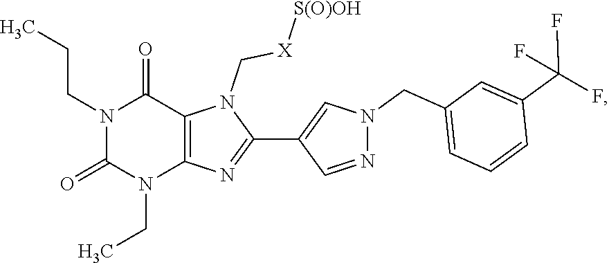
N1(CCC)C(=O)N(CC)C2=C(C1=O)N(C[X][S(O)OH])C(C1=CN(CC3=CC=CC(C(F)(F)F)=C3)N=C1)=N2
